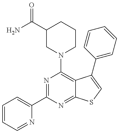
N1=C(C2=CC=CC=N2)N=C2C(=C1N1CCCC(C(=O)N)C1)C(C1=CC=CC=C1)=CS2
